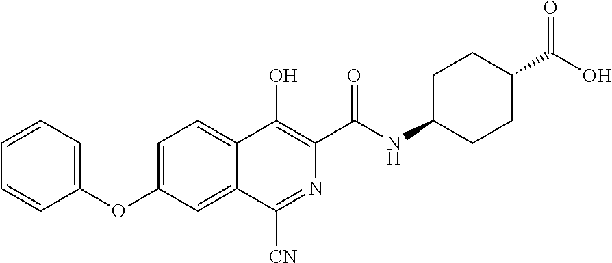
C1=CC=C(OC2=CC=C3C(=C2)C([CN])=NC(C(NC2CCC(C(=O)O)CC2)=O)=C3O)C=C1
